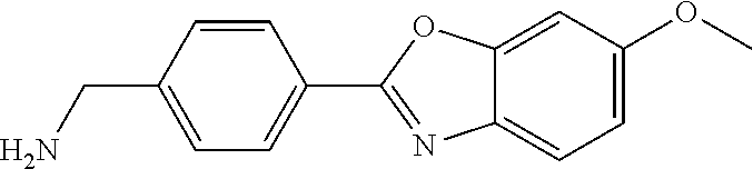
C1=CC(CN)=CC=C1C1=NC2=CC=C(OC)C=C2O1
